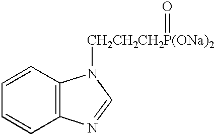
C1=CC2=C(C=C1)N=CN2[CH2CH2CH2P(ONa)2]=O
